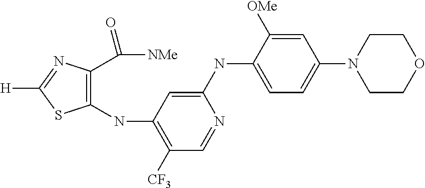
C1(NC2=C([CF3])C=NC(NC3=CC=C(N4CCOCC4)C=C3[OMe])=C2)=C(C([NMe])=O)N=C([H])S1
